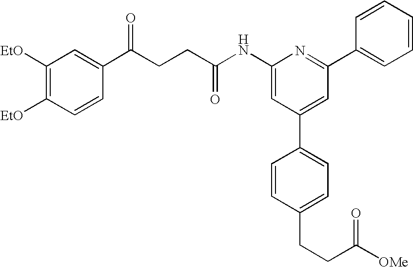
C1(NC(CCC(C2=CC([EtO])=C([EtO])C=C2)=O)=O)=CC(C2=CC=C(CCC([OMe])=O)C=C2)=CC(C2=CC=CC=C2)=N1
